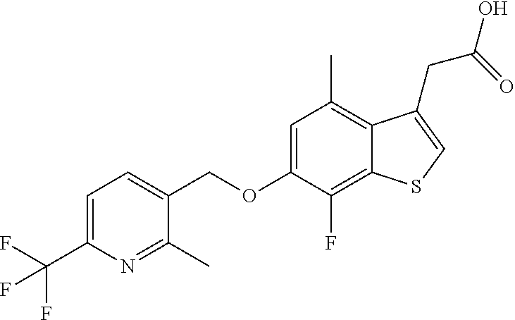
C(OC1=CC(C)=C2C(=C1F)SC=C2CC(O)=O)C1=CC=C(C(F)(F)F)N=C1C
